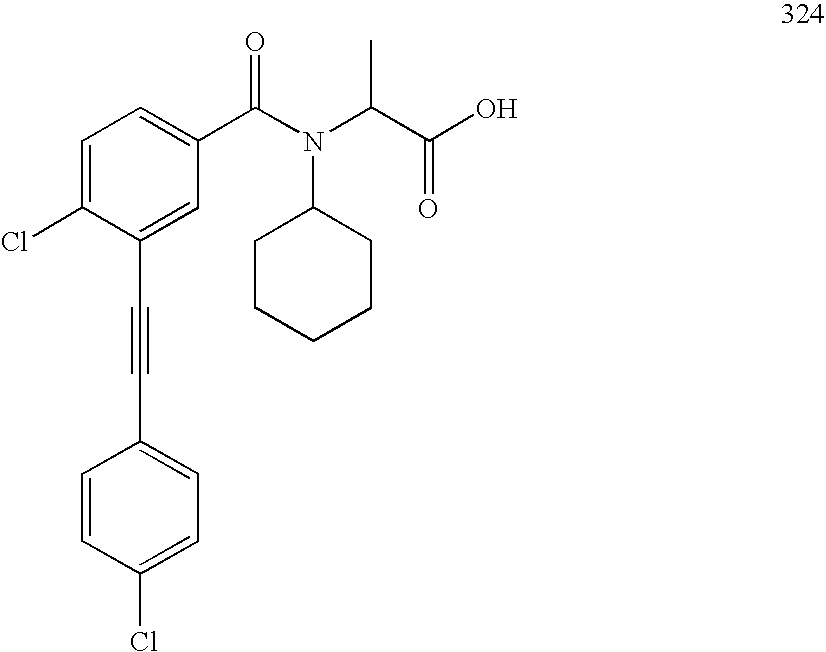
C1=C(Cl)C(C#CC2=CC=C(Cl)C=C2)=CC(C(N(C(C(O)=O)C)C2CCCCC2)=O)=C1
